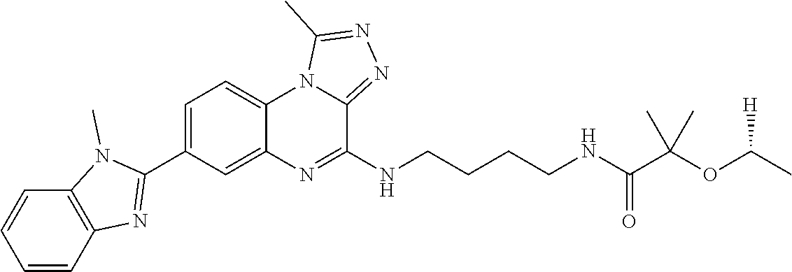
C1=CC2=C(C=C1)N(C)C(C1=CC=C3C(=C1)N=C(NCCCCNC(C(OC(C)[H])(C)C)=O)C1=NN=C(C)N31)=N2
